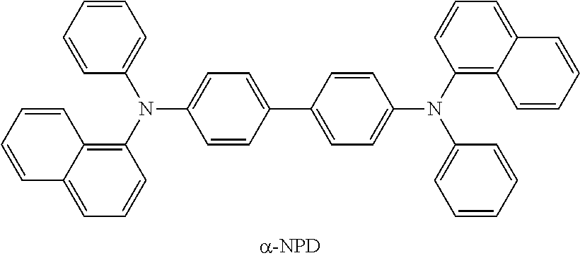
C1=CC=CC(N(C2=C3C(=CC=C2)C=CC=C3)C2=CC=C(C3=CC=C(N(C4=C5C(=CC=C4)C=CC=C5)C4=CC=CC=C4)C=C3)C=C2)=C1
